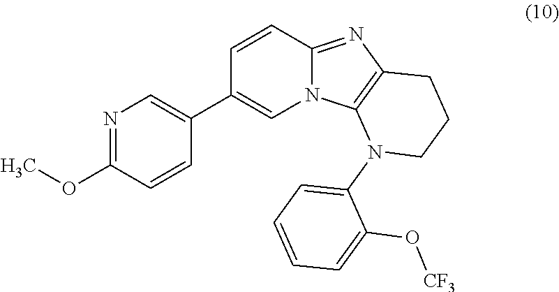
C1=CC2=NC3=C(N2C=C1C1=CN=C(OC)C=C1)N(C1=CC=CC=C1O[CF3])CCC3
